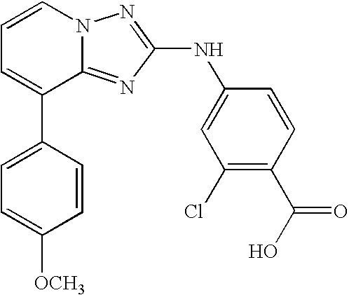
C1=CN2C(=NC(NC3=CC(Cl)=C(C(O)=O)C=C3)=N2)C(C2=CC=C([OCH3])C=C2)=C1
